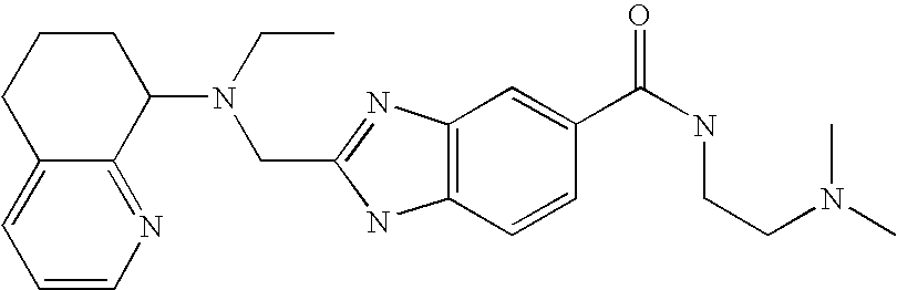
C12=CC=CN=C1C(N(CC)CC1=NC3=C(N1)C=CC(C(NCCN(C)C)=O)=C3)CCC2
